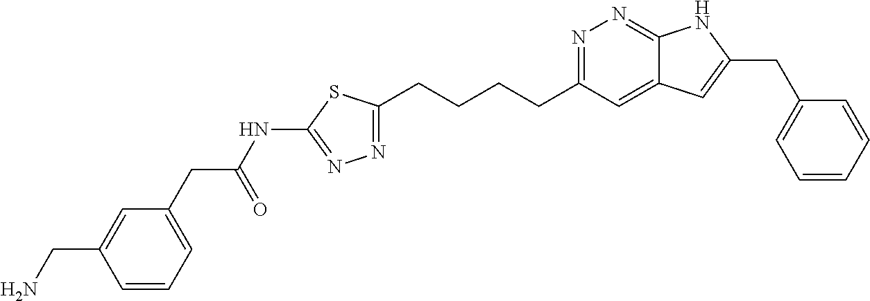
N1=C(CCCCC2=NN=C(NC(CC3=CC=CC(CN)=C3)=O)S2)C=C2C(=N1)NC(CC1=CC=CC=C1)=C2
